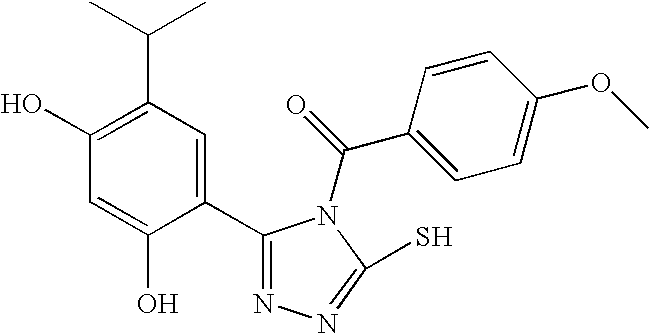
C1(O)=C(C(C)C)C=C(C2=NN=C(S)N2C(C2=CC=C(OC)C=C2)=O)C(O)=C1
